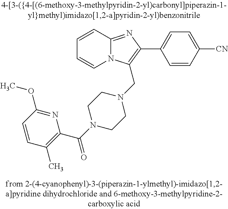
C1=CC2=NC(C3=CC=C([CN])C=C3)=C(CN3CCN(C(C4=C(C)C=CC(OC)=N4)=O)CC3)N2C=C1
